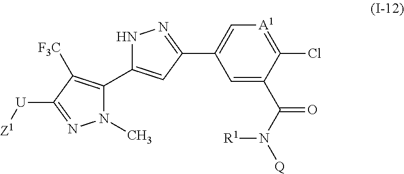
N1(C)C(C2=CC(C3=C[A1]=C(Cl)C(C(N([Q])[R1])=O)=C3)=NN2)=C([F3C])C([U][Z1])=N1
